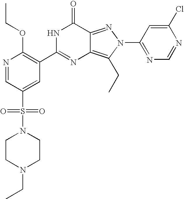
N1=CC(S(=O)(=O)N2CCN(CC)CC2)=CC(C2=NC3=C(CC)N(C4=NC=NC(Cl)=C4)N=C3C(=O)N2)=C1OCC
